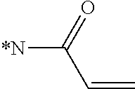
C([*N])(=O)C=C
